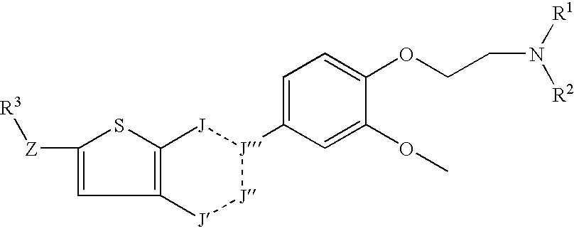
C12=C(SC([Z][R3])=C1)[J][J](C1=CC=C(OCCN([R1])[R2])C(OC)=C1)[J][J]2
